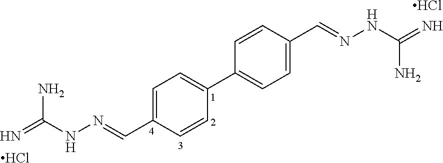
C1=C(C=NNC(=N)N)C=CC(C2=CC=C(C=NNC(=N)N)C=C2)=C1.Cl.Cl
